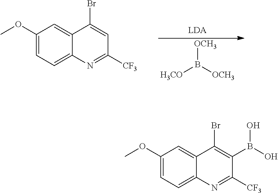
C1(OC)=CC=C2C(=C1)C(Br)=CC([CF3])=N2.[OCH3]B([OCH3])[H3CO].C1(OC)=CC=C2C(=C1)C(Br)=C(B(O)O)C([CF3])=N2
